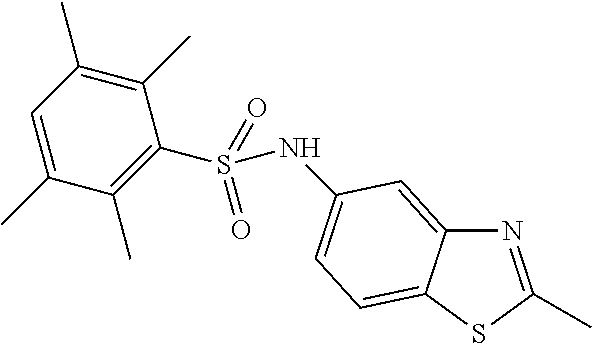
N1=C(C)SC2=CC=C(NS(C3=C(C)C(C)=CC(C)=C3C)(=O)=O)C=C12
